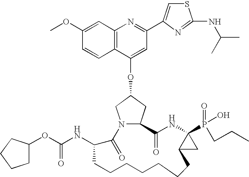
C12=C(C=C(OC)C=C1)N=C(C1=CSC(NC(C)C)=N1)C=C2OC1CN2C(C1)C(=O)NC1(P(=O)(O)CCC)C(C1)CCCCCCCC(NC(=O)OC1CCCC1)C2=O
